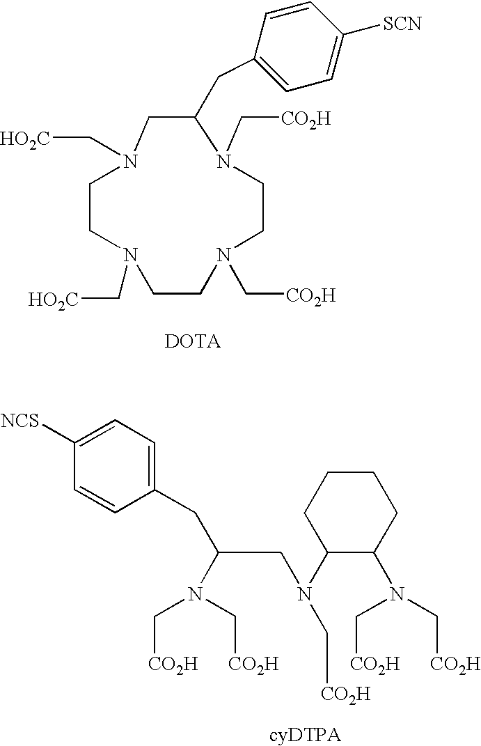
N1(C[CO2H])C(CC2=CC=C([SCN])C=C2)CN(C[HO2C])CCN(C[HO2C])CCN(C[CO2H])CC1.C(N(C[CO2H])C(CN(C[CO2H])C1C(N(C[CO2H])C[CO2H])CCCC1)CC1=CC=C([NCS])C=C1)[CO2H]
